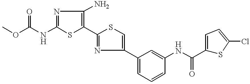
C1(NC(OC)=O)=NC(N)=C(C2=NC(C3=CC=CC(NC(C4=CC=C(Cl)S4)=O)=C3)=CS2)S1
